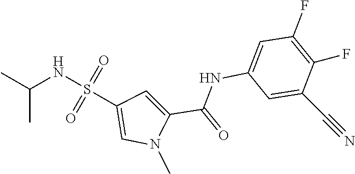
O=S(=O)(NC(C)C)C1=CN(C)C(C(=O)NC2=CC(F)=C(F)C(C#N)=C2)=C1
